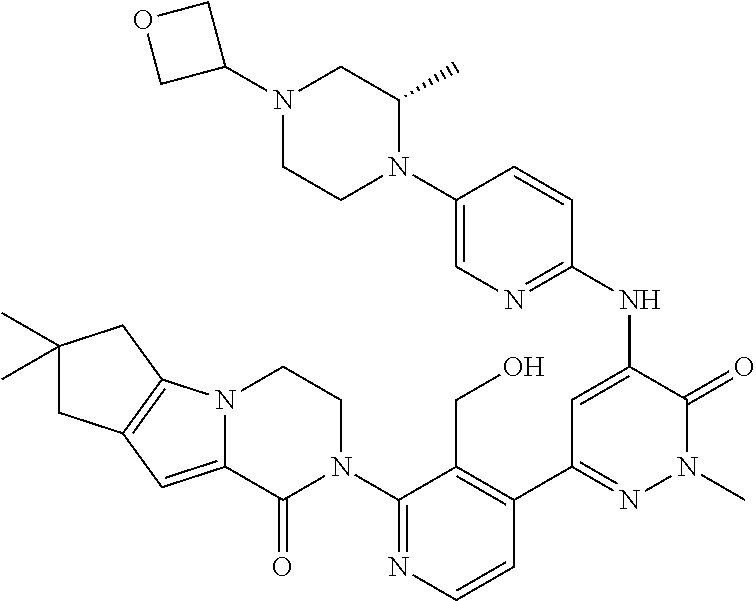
C1=CN=C(N2CCN3C(=CC4=C3CC(C)(C)C4)C2=O)C(CO)=C1C1=NN(C)C(=O)C(NC2=NC=C(N3C(C)CN(C4COC4)CC3)C=C2)=C1
